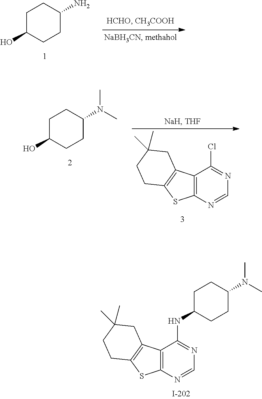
C12=C(N=CN=C1NC1CCC(N(C)C)CC1)SC1=C2CC(C)(C)CC1.C1C(O)CCC(N)C1.C1C(O)CCC(N(C)C)C1.C12=C(N=CN=C1Cl)SC1=C2CC(C)(C)CC1
